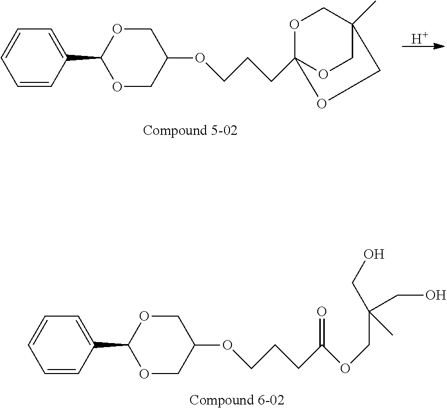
C1=CC(C2OCC(OCCCC(OCC(CO)(CO)C)=O)CO2)=CC=C1.O1CC2(C)COC1(CCCOC1COC(C3=CC=CC=C3)OC1)OC2.[H]
